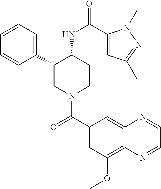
C1(C2CN(C(C3=CC(OC)=C4C(=C3)N=CC=N4)=O)CCC2NC(=O)C2=CC(C)=NN2C)=CC=CC=C1
